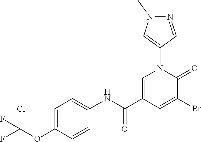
C1=C(OC(F)(Cl)F)C=CC(NC(C2=CN(C3=CN(C)N=C3)C(=O)C(Br)=C2)=O)=C1
